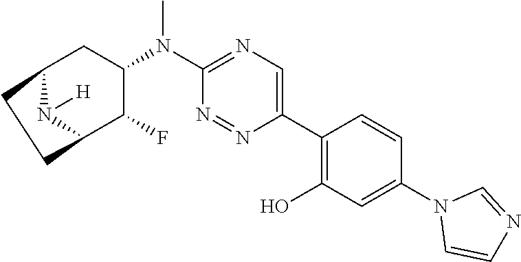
C12N([H])C(C(F)C(N(C3=NC=C(C4=C(O)C=C(N5C=CN=C5)C=C4)N=N3)C)C1)CC2
